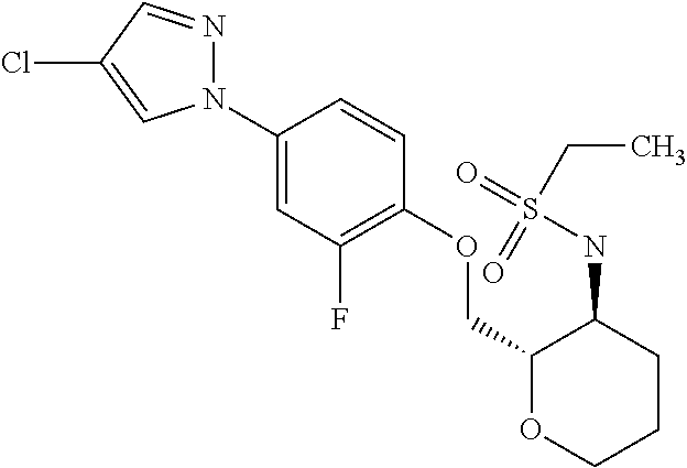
C1(N2N=CC(Cl)=C2)=CC(F)=C(OCC2OCCCC2NS(CC)(=O)=O)C=C1
